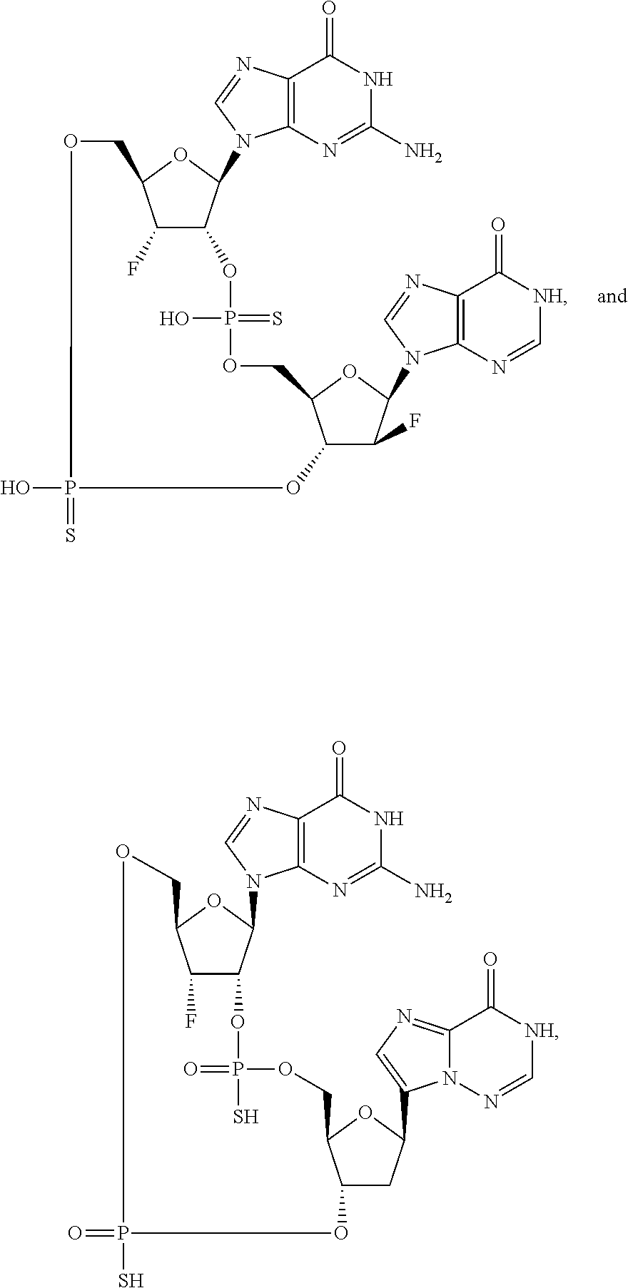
C12C(F)C(N3C4=C(N=C3)C(=O)[NH]C=N4)OC1COP(=S)(O)OC1C(F)C(OC1N1C3=C(N=C1)C(=O)NC(N)=N3)COP(O)(=S)O2.C12CC(C3=CN=C4N3N=C[NH]C4=O)OC1COP(=O)(S)OC1C(F)C(OC1N1C3=C(N=C1)C(=O)NC(N)=N3)COP(=O)(S)O2
